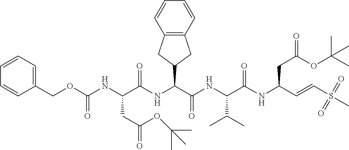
N(C(C(NC(C(NC(C=CS(C)(=O)=O)CC(=O)OC(C)(C)C)=O)C(C)C)=O)C1CC2=C(C1)C=CC=C2)C(C(NC(OCC1=CC=CC=C1)=O)CC(=O)OC(C)(C)C)=O
